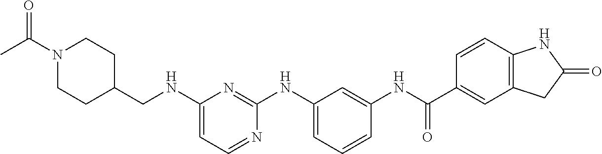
C1(NCC2CCN(C(C)=O)CC2)=CC=NC(NC2=CC=CC(NC(C3=CC4=C(C=C3)NC(=O)C4)=O)=C2)=N1
